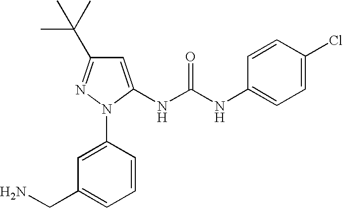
C1=CC(N2C(NC(NC3=CC=C(Cl)C=C3)=O)=CC(C(C)(C)C)=N2)=CC(CN)=C1
